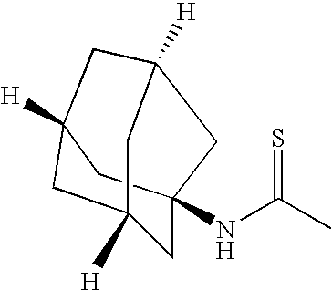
C1C2(NC(=S)C)CC3(C)CC([H])(CC1([H])C3)C2.[H]
